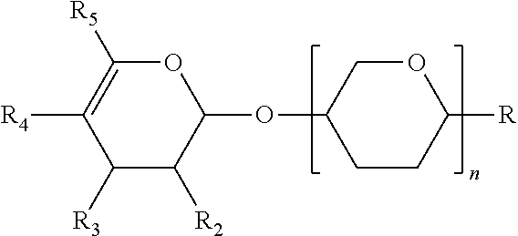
O1C([R5])=C([R4])C([R3])C([R2])C1OC1CCC([R])OC1
